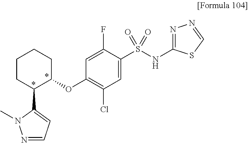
C1CC(C2=CC=NN2C)C(OC2=C(Cl)C=C(S(NC3=NN=CS3)(=O)=O)C(F)=C2)CC1
